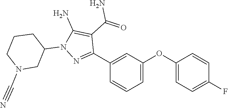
C1=CC=C(OC2=CC=C(F)C=C2)C=C1C1=NN(C2CCCN(C#N)C2)C(N)=C1C(=O)N
